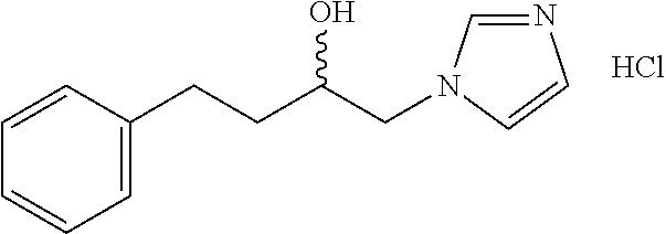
C1=CC(CCC(CN2C=NC=C2)O)=CC=C1.Cl
